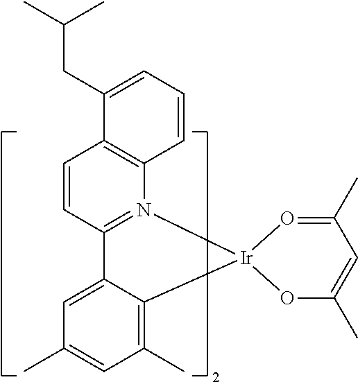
O1=C(C)C=C(C)O[Ir]12C1=C(C)C=C(C)C=C1C1=N2C2=C(C=C1)C(CC(C)C)=CC=C2
